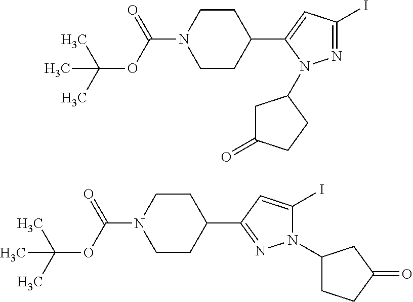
C1CC(C2=CC(I)=NN2C2CC(=O)CC2)CCN1C(OC(C)(C)C)=O.C1CC(C2=NN(C3CCC(=O)C3)C(I)=C2)CCN1C(OC(C)(C)C)=O
